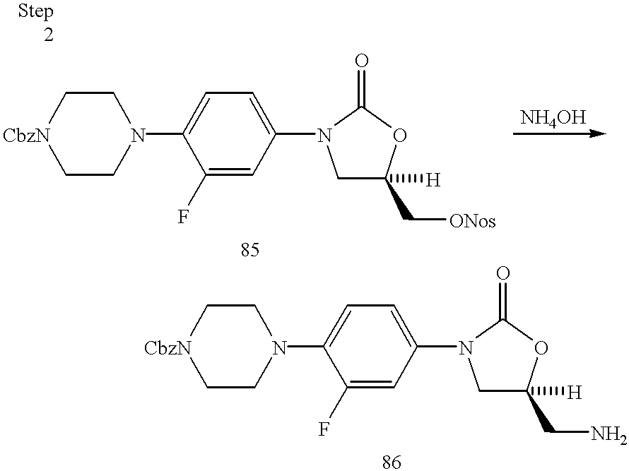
C1N(C2=CC=C(N3CC(C[ONos])([H])OC3=O)C=C2F)CC[CbzN]C1.C1N(C2=CC=C(N3CC(CN)([H])OC3=O)C=C2F)CC[CbzN]C1
